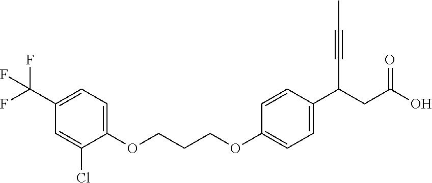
C1(OCCCOC2=CC=C(C(C#CC)CC(=O)O)C=C2)=CC=C(C(F)(F)F)C=C1Cl
